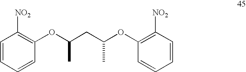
C1=CC=CC(OC(CC(OC2=C([NO2])C=CC=C2)C)C)=C1[NO2]
